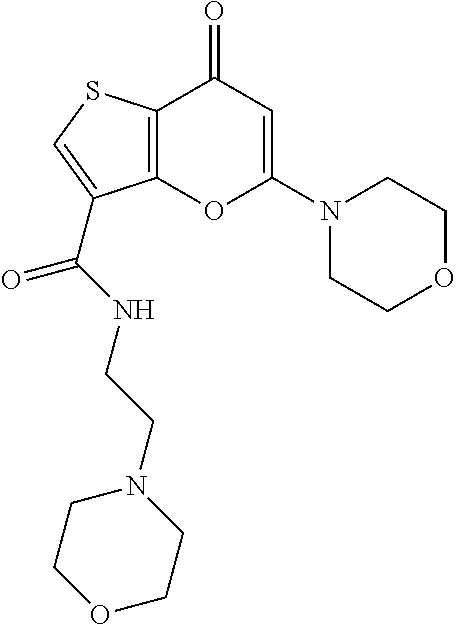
C12=C(C(=O)C=C(N3CCOCC3)O1)SC=C2C(=O)NCCN1CCOCC1
